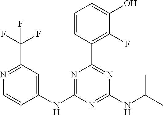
C1=CC(C2=NC(NC(C)C)=NC(NC3=CC(C(F)(F)F)=NC=C3)=N2)=C(F)C(O)=C1
